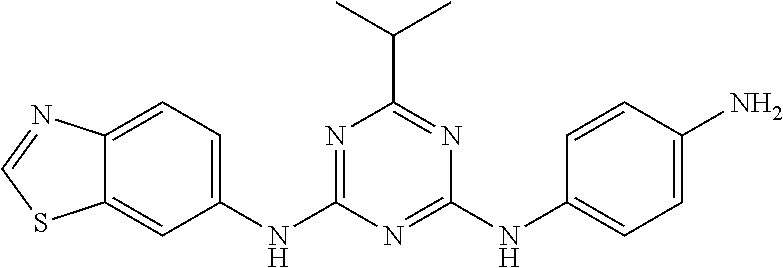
C12=CC(NC3=NC(C(C)C)=NC(NC4=CC=C(N)C=C4)=N3)=CC=C1N=CS2
